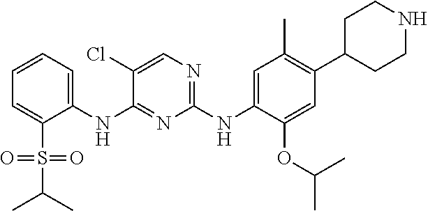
C1(NC2=NC(NC3=CC(C)=C(C4CCNCC4)C=C3OC(C)C)=NC=C2Cl)=CC=CC=C1S(C(C)C)(=O)=O
